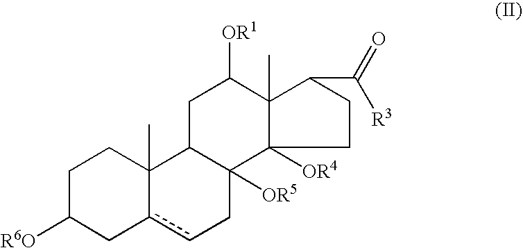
C1C([R6O])Cc2cCC3([OR5])C(C2(C)C1)CC([OR1])C1(C)C3([OR4])CCC1C(=O)[R3]
